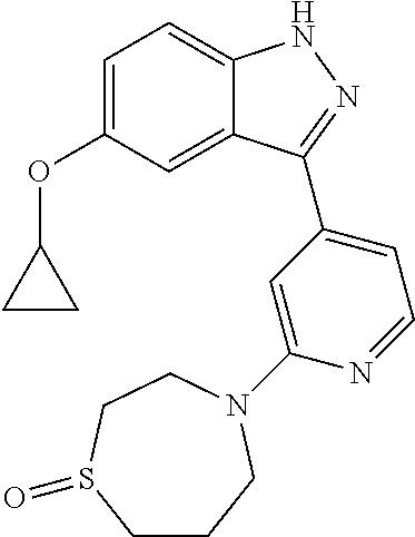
C1=C(OC2CC2)C=C2C(=C1)NN=C2C1=CC=NC(N2CCCS(=O)CC2)=C1
